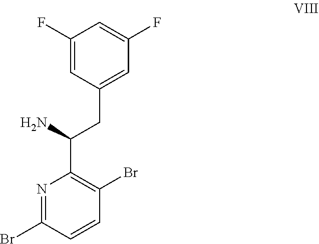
N1=C(Br)C=CC(Br)=C1C(N)CC1=CC(F)=CC(F)=C1
